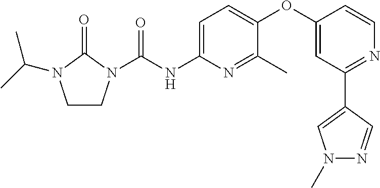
C1CN(C(NC2=CC=C(OC3=CC(C4=CN(C)N=C4)=NC=C3)C(C)=N2)=O)C(=O)N1C(C)C
